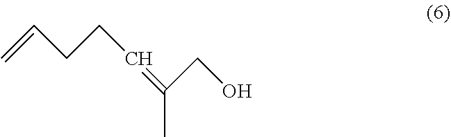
C=CCCC=C(C)CO
